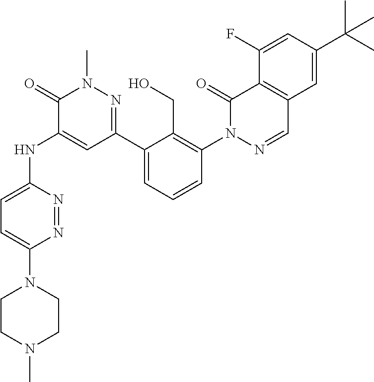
N1=NC(NC2=CC(C3=CC=CC(N4N=CC5=C(C4=O)C(F)=CC(C(C)(C)C)=C5)=C3CO)=NN(C)C2=O)=CC=C1N1CCN(C)CC1
